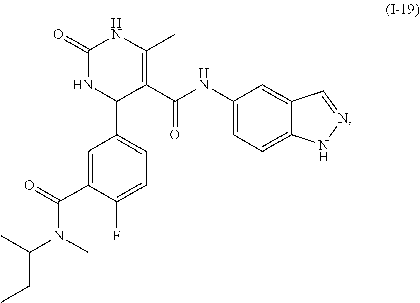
C(C(N(C(C1=CC(C2C(C(=O)NC3=CC=C4C(=C3)C=NN4)=C(C)NC(=O)N2)=CC=C1F)=O)C)C)C
